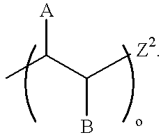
CC(C([Z2])B)[A]
